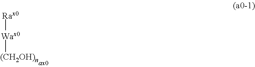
[Wax0]([(CH2OH)n])[Rax0]
